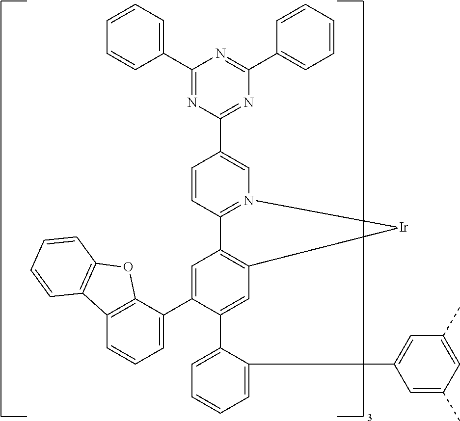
C12=C(C(C3=CC4=C(C=C3C3=CC=CC=C3C3=CC(C)=CC(C)=C3)[Ir]N3=C4C=CC(C4=NC(C5=CC=CC=C5)=NC(C5=CC=CC=C5)=N4)=C3)=CC=C1)OC1=C2C=CC=C1
